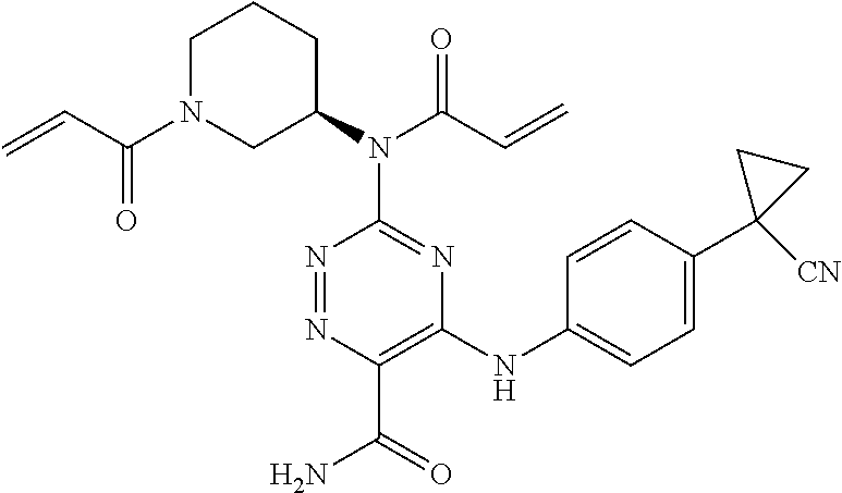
C1(N(C2=NC(NC3=CC=C(C4([CN])CC4)C=C3)=C(C(=O)N)N=N2)C(=O)C=C)CCCN(C(=O)C=C)C1
